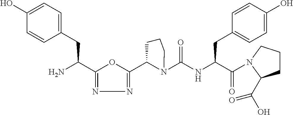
C1(C(N)CC2=CC=C(O)C=C2)=NN=C(C2N(C(NC(C(=O)N3CCCC3C(O)=O)CC3=CC=C(O)C=C3)=O)CCC2)O1
